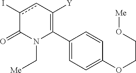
C1(C2=C([Y])cc(I)C(=O)N2C[Me])=CC=C(OCCO[Me])C=C1
